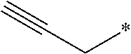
C(*)C#C
